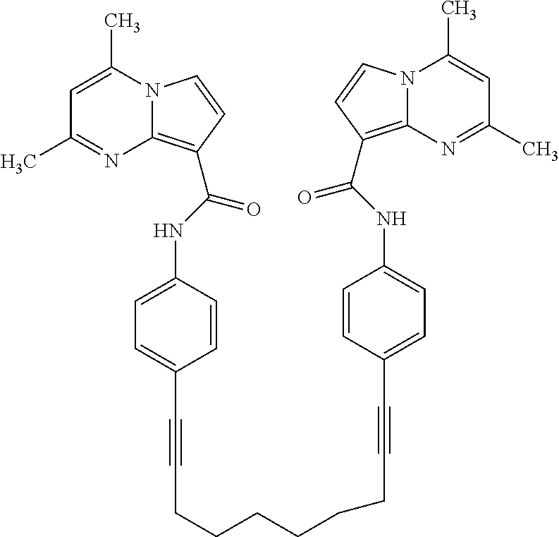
N12C(=C(C(NC3=CC=C(C#CCCCCCCC#CC4=CC=C(NC(=O)C5=C6N(C(C)=CC(C)=N6)C=C5)C=C4)C=C3)=O)C=C1)N=C(C)C=C2C
